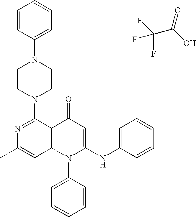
FC(C(O)=O)(F)F.C1=C(C)N=C(N2CCN(C3=CC=CC=C3)CC2)C2=C1N(C1=CC=CC=C1)C(NC1=CC=CC=C1)=CC2=O
